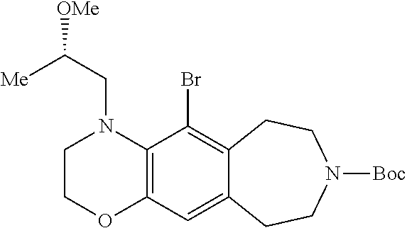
C12=C(C(Br)=C3C(=C1)CCN([Boc])CC3)N(CC([OMe])[Me])CCO2
